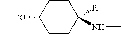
C1CC(NC)([R1])CCC1[X]C
